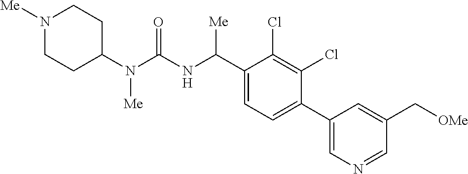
C1(N(C(NC(C2=CC=C(C3=CN=CC(C[OMe])=C3)C(Cl)=C2Cl)[Me])=O)[Me])CCN([Me])CC1
